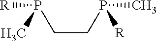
C(CP(C)[R])P([R])C
